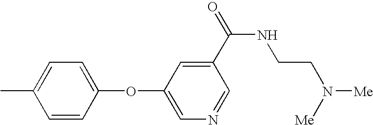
C1=CC(OC2=CN=CC(C(=O)NCCN([Me])[Me])=C2)=CC=C1C
